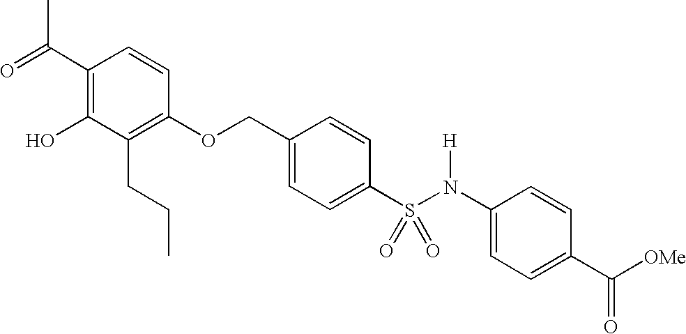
C1(C(=O)C)=C(O)C(CCC)=C(OCC2=CC=C(S(N(C3=CC=C(C([OMe])=O)C=C3)[H])(=O)=O)C=C2)C=C1
